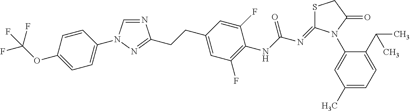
N1=CN(C2=CC=C(OC(F)(F)F)C=C2)N=C1CCC1=CC(F)=C(NC(N=C2SCC(=O)N2C2=CC(C)=CC=C2C(C)C)=O)C(F)=C1
